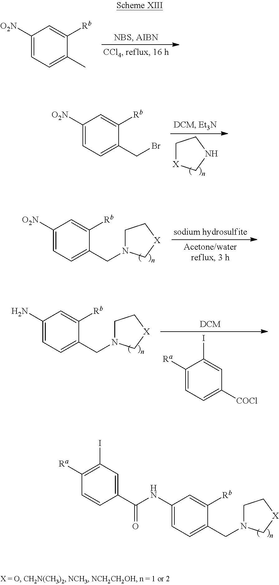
C1([O2N])=CC=C(C)C([Rb])=C1.C1[X]CNC1.C1([O2N])=CC=C(CBr)C([Rb])=C1.C1([O2N])=CC=C(CN2CC[X]C2)C([Rb])=C1.C1([Ra])=C(I)C=C(C(NC2=CC=C(CN3CC[X]C3)C([Rb])=C2)=O)C=C1.C1(N)=CC=C(CN2CC[X]C2)C([Rb])=C1.C1([Ra])=CC=C([COCl])C=C1I
